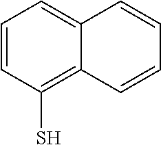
C1=CC(S)=C2C(=C1)C=CC=C2
